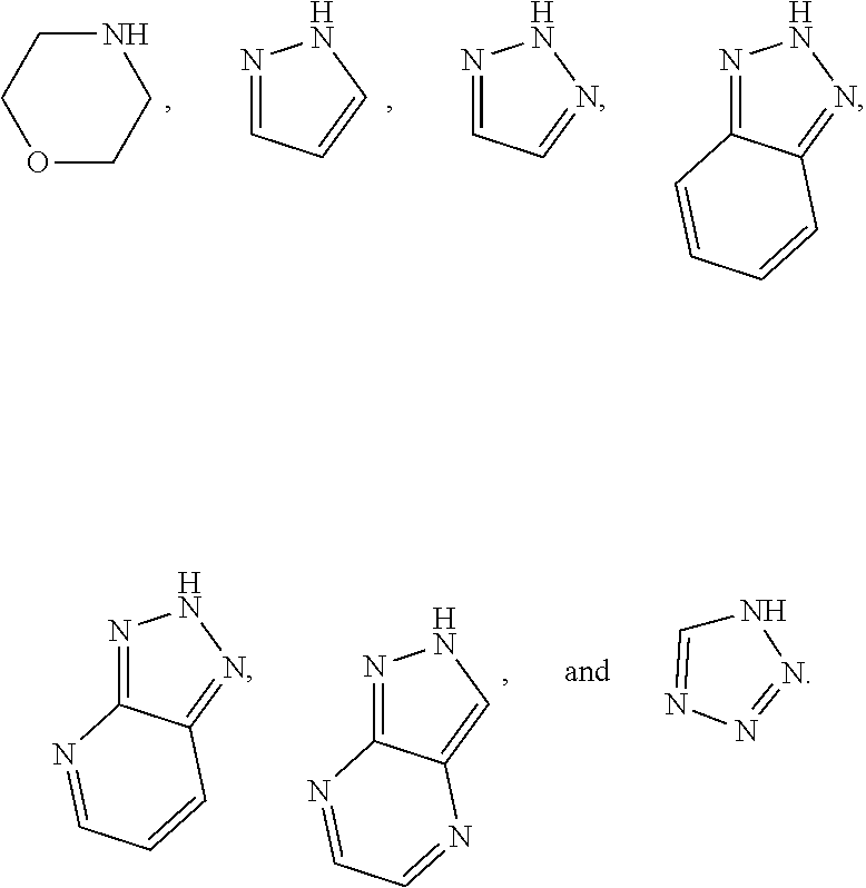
N1=CC=CN1.N1=CC=NN1.N1CCOCC1.N1=C2C(=NN1)C=CC=C2.N1=C2C(=CN1)N=CC=N2.N1=C2C(=NN1)C=CC=N2.N1C=NN=N1
